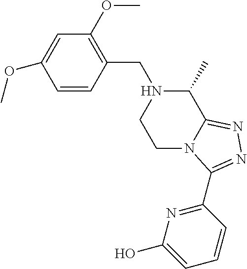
C1=C(OC)C=CC(CN2CCN3C(=NN=C3C3=NC(O)=CC=C3)C2C)=C1OC
